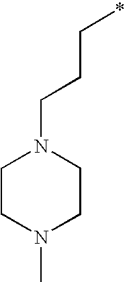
C1CN(C)CCN1CCC*
